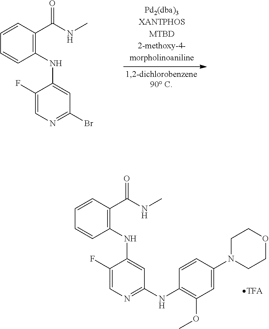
C1(NC2=CC(NC3=C(OC)C=C(N4CCOCC4)C=C3)=NC=C2F)=C(C(NC)=O)C=CC=C1.C1(NC2=CC(Br)=NC=C2F)=C(C(NC)=O)C=CC=C1
